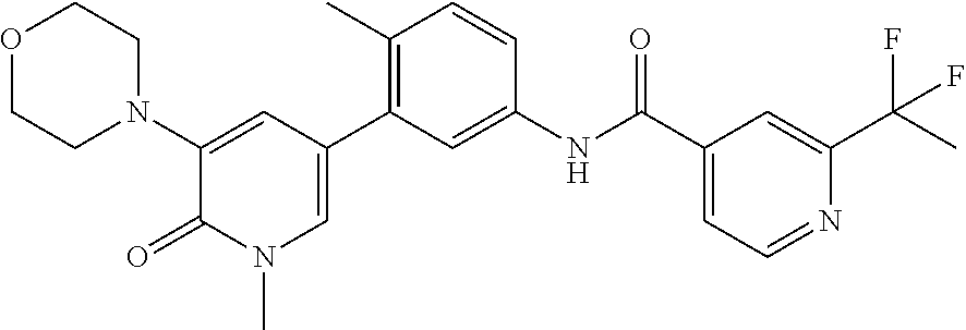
O1CCN(C2=CC(C3=C(C)C=CC(NC(C4=CC=NC(C(C)(F)F)=C4)=O)=C3)=CN(C)C2=O)CC1
